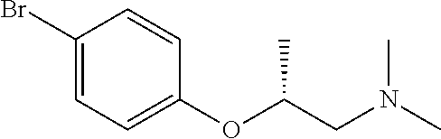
C1(Br)=CC=C(OC(C)CN(C)C)C=C1
